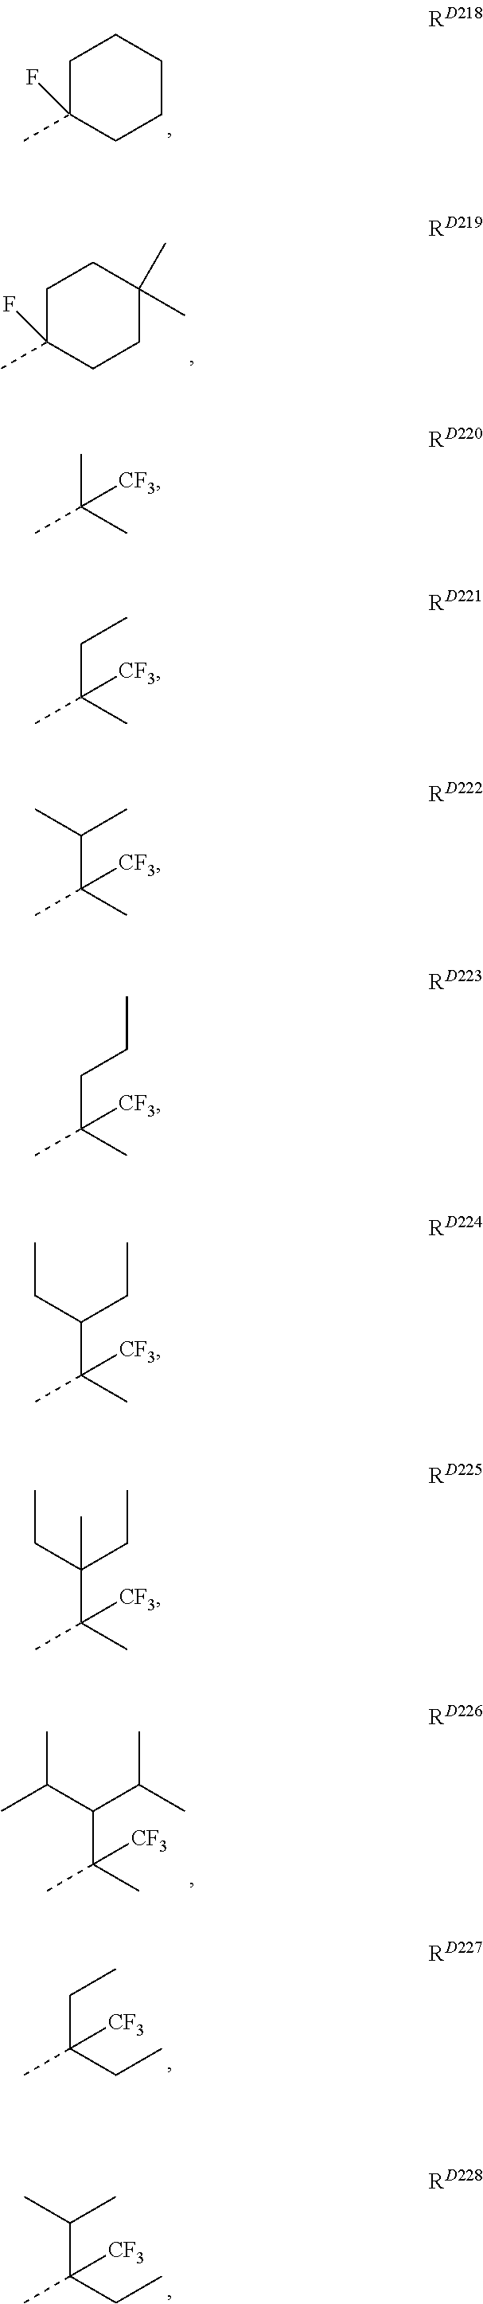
C1C(C)(F)CCCC1.C1C(C)(F)CCC(C)(C)C1.CC(C)(C(C(C)C)C(C)C)[CF3].CC(CC)(CC)[CF3].CC(CC)(C(C)C)[CF3].CC(C)(C)[CF3].CC(C)(CC)[CF3].CC(C)(C(C)C)[CF3].CC(C)(CCC)[CF3].CC(C)(C(CC)CC)[CF3].CC(C)(C(CC)(CC)C)[CF3]
